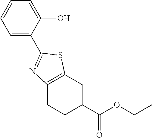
C1=C(C2=NC3=C(S2)CC(C(OCC)=O)CC3)C(O)=CC=C1
